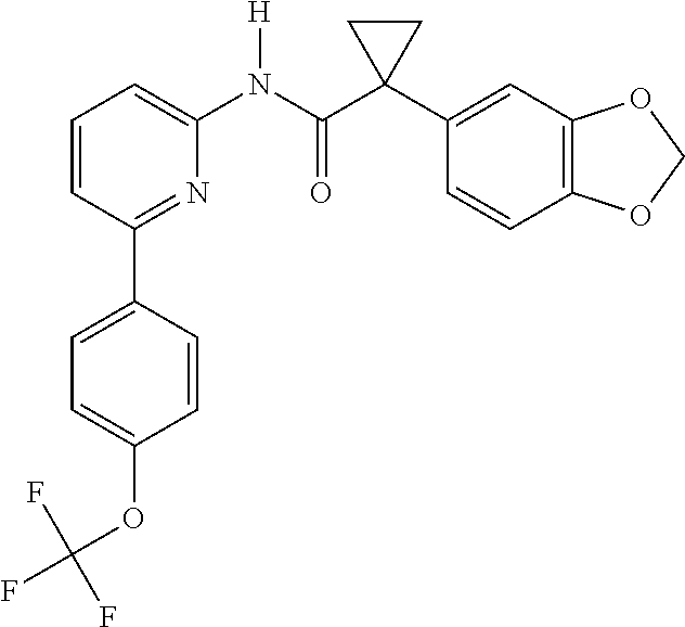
C1=CC(C2=CC=C(OC(F)(F)F)C=C2)=NC(N(C(C2(C3=CC4=C(C=C3)OCO4)CC2)=O)[H])=C1
